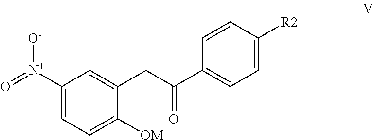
C1([N+](=O)[O-])=CC=C([OM])C(CC(C2=CC=C([R2])C=C2)=O)=C1
